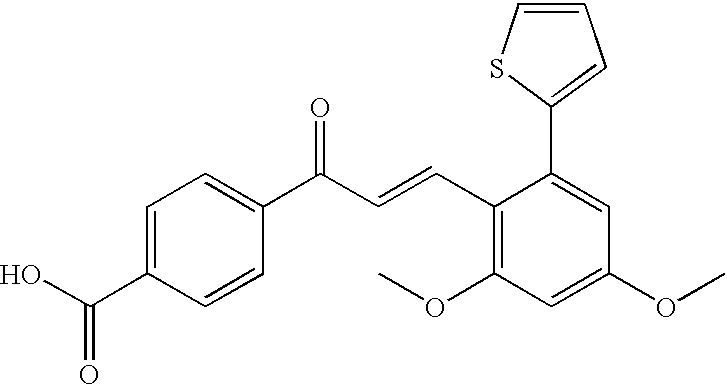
C1=C(C(O)=O)C=CC(C(=O)C=CC2=C(OC)C=C(OC)C=C2C2=CC=CS2)=C1
